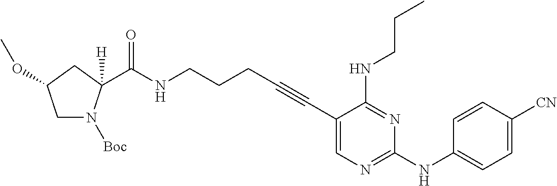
N(CCCC#CC1=CN=C(NC2=CC=C([CN])C=C2)N=C1NCCC)C(=O)C1([H])N([Boc])CC(OC)C1
